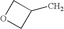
C1OCC1C
